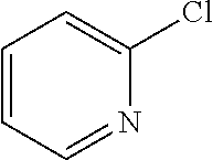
C1=CC=NC(Cl)=C1
